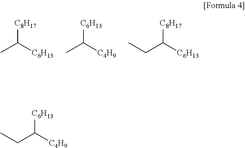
CC([C6H13])[C8H17].CC([C4H9])[C6H13].C(C([C6H13])[C8H17])C.C(C([C4H9])[C6H13])C
